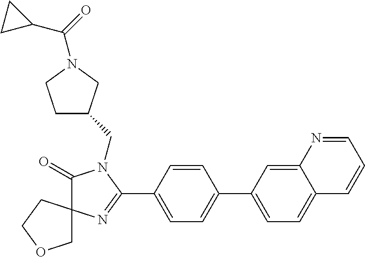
C1(=O)N(CC2CCN(C(=O)C3CC3)C2)C(C2=CC=C(C3=CC=C4C(=C3)N=CC=C4)C=C2)=NC12COCC2
